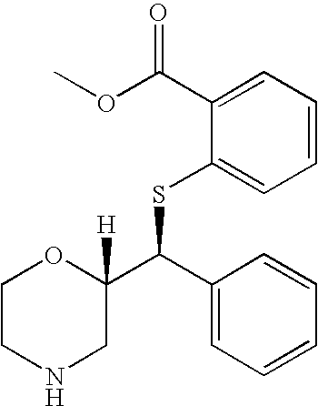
C1(C(OC)=O)=CC=CC=C1SC(C1([H])OCCNC1)C1=CC=CC=C1
